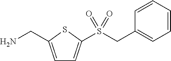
C1=C(CN)SC(S(CC2=CC=CC=C2)(=O)=O)=C1
